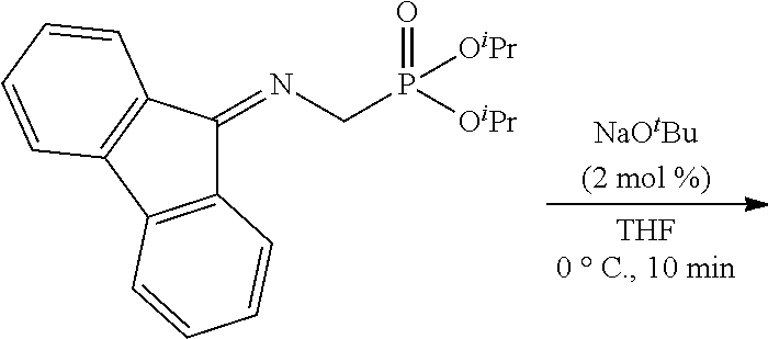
C12=C(C3=C(C1=NCP(=O)([OiPr])[OiPr])C=CC=C3)C=CC=C2
